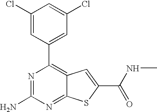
C1(Cl)=CC(C2=C3C(=NC(N)=N2)SC(C(=O)NC)=C3)=CC(Cl)=C1
